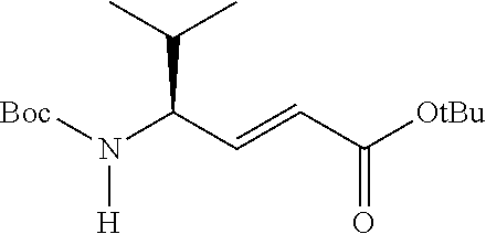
[Boc]N([H])C(C(C)C)C=CC([OtBu])=O
